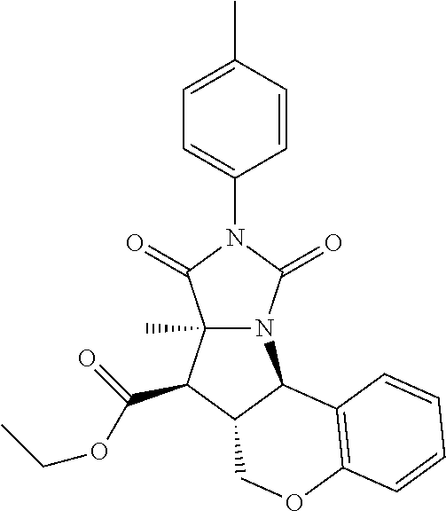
C1(C)=CC=C(N2C(=O)N3C(C)(C2=O)C(C(OCC)=O)C2C3C3=C(OC2)C=CC=C3)C=C1
